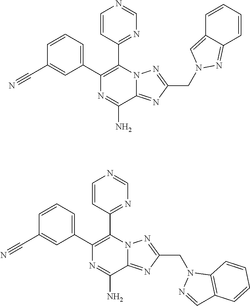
C1=CC=C(C2=C(C3=NC=NC=C3)N3C(=NC(CN4C=C5C=CC=CC5=N4)=N3)C(N)=N2)C=C1C#N.C1=CC=C(C2=C(C3=NC=NC=C3)N3C(=NC(CN4N=CC5=C4C=CC=C5)=N3)C(N)=N2)C=C1C#N
